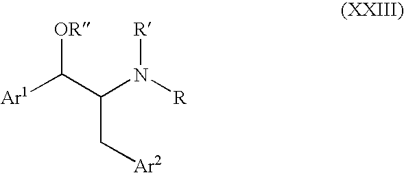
[Ar1]C(C(N([R])[R])C[Ar2])[OR]
